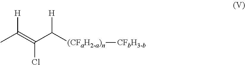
[H]C(=C(C([H])[(CFaH2-a)n][CFbH3-b])Cl)C
